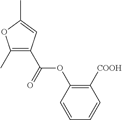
C1=CC(OC(=O)C2=C(C)OC(C)=C2)=C([COOH])C=C1
